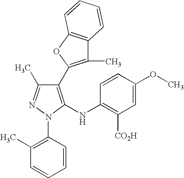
C1(C2=C(C)C3=C(O2)C=CC=C3)=C(NC2=C([CO2H])C=C(OC)C=C2)N(C2=C(C)C=CC=C2)N=C1C
